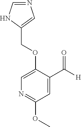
C(OC1=CN=C(OC)C=C1C([H])=O)C1=CN=CN1
